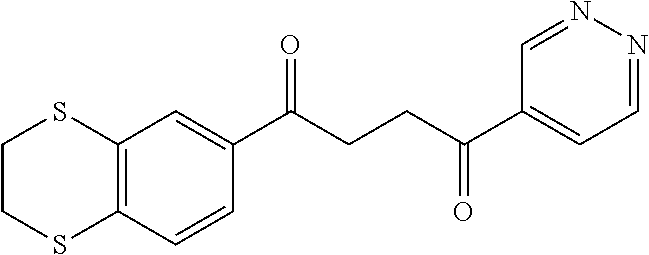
C1(C(CCC(C2=CC=NN=C2)=O)=O)=CC2=C(C=C1)SCCS2
